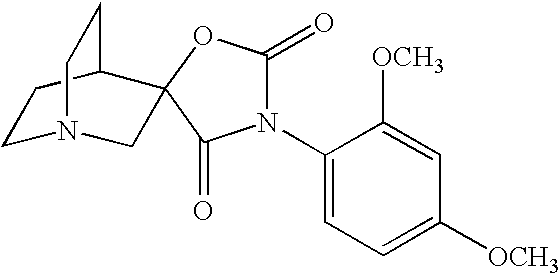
C1N2CC3(C(C1)CC2)OC(=O)N(C1=CC=C([OCH3])C=C1[OCH3])C3=O
